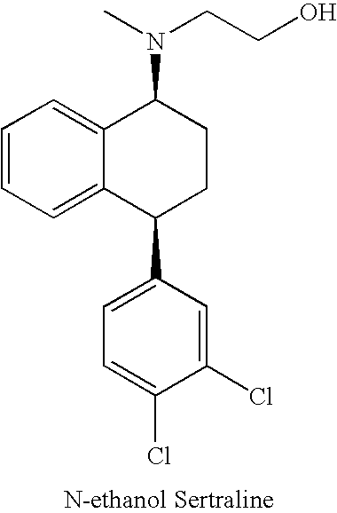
C1=CC=C2C(=C1)C(N(C)CCO)CCC2C1=CC=C(Cl)C(Cl)=C1
